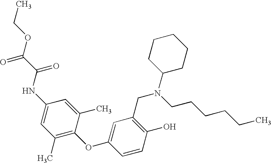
C1(NC(C(OCC)=O)=O)=CC(C)=C(OC2=CC(CN(CCCCCC)C3CCCCC3)=C(O)C=C2)C(C)=C1
